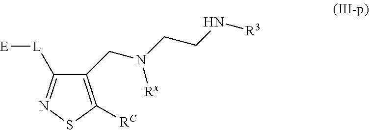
C1(CN(CCN[R3])[Rx])=C([RC])SN=C1[L][E]
